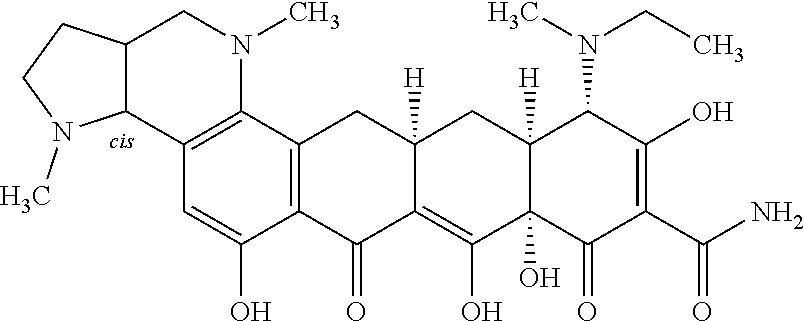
C12=C(C3=C(C=C1O)C1C(CN3C)CCN1C)CC1([H])C(=C(O)C3(O)C([H])(C1)C(N(CC)C)C(O)=C(C(N)=O)C3=O)C2=O
